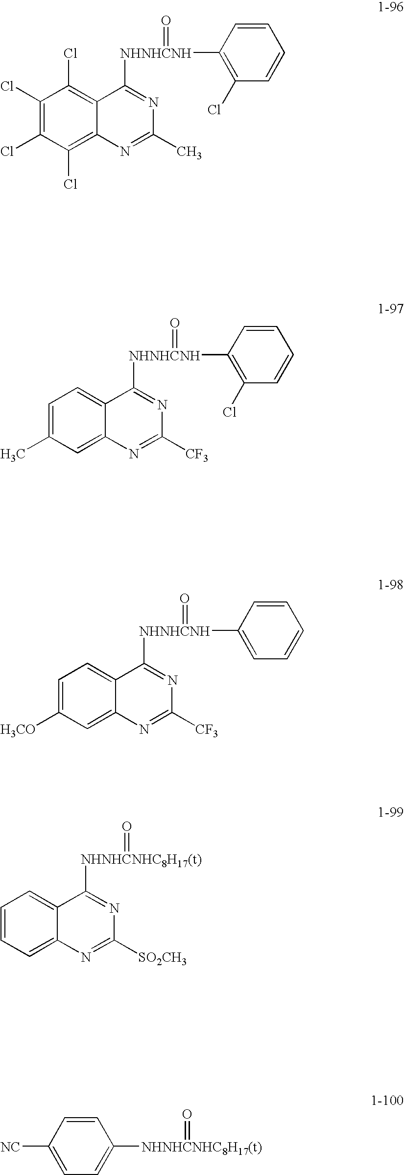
C1(Cl)=C(Cl)C(Cl)=C2C(=C1Cl)C([NHNHCNH](=O)C1=C(Cl)C=CC=C1)=NC(C)=N2.C1=C(C)C=C2C(=C1)C([NHNHCNH](=O)C1=C(Cl)C=CC=C1)=NC([CF3])=N2.C1=C([H3CO])C=C2C(=C1)C([NHNHCNH](=O)C1=CC=CC=C1)=NC([CF3])=N2.C1=CC=C2C(=C1)C([NHNHCNHC8H17(t)]=O)=NC([SO2CH3])=N2.[NC]C1=CC=C([NHNHCNHC8H17(t)]=O)C=C1
